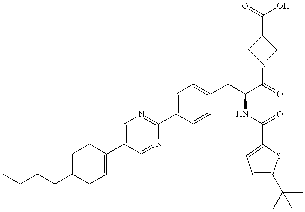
C1C(CCCC)CC=C(C2=CN=C(C3=CC=C(CC(C(=O)N4CC(C(=O)O)C4)NC(=O)C4=CC=C(C(C)(C)C)S4)C=C3)N=C2)C1
